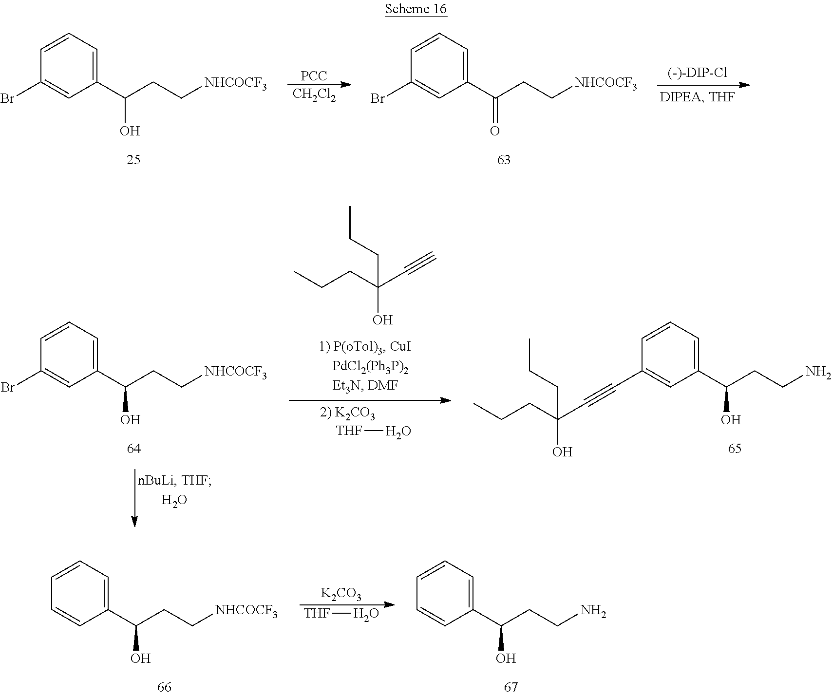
C1=CC=C(C(CC[NHCOCF3])O)C=C1Br.[PCC].[CH2Cl2].C1=CC=C(C(CC[NHCOCF3])=O)C=C1Br.C1=CC=C(C(CC[NHCOCF3])O)C=C1Br.CCCC(C#C)(O)CCC.[THF]O.C1=CC=C(C(CCN)O)C=C1C#CC(CCC)(CCC)O.C1=CC=C(C(CC[NHCOCF3])O)C=C1.[K2CO3].[THF]O.C1=CC=C(C(CCN)O)C=C1
